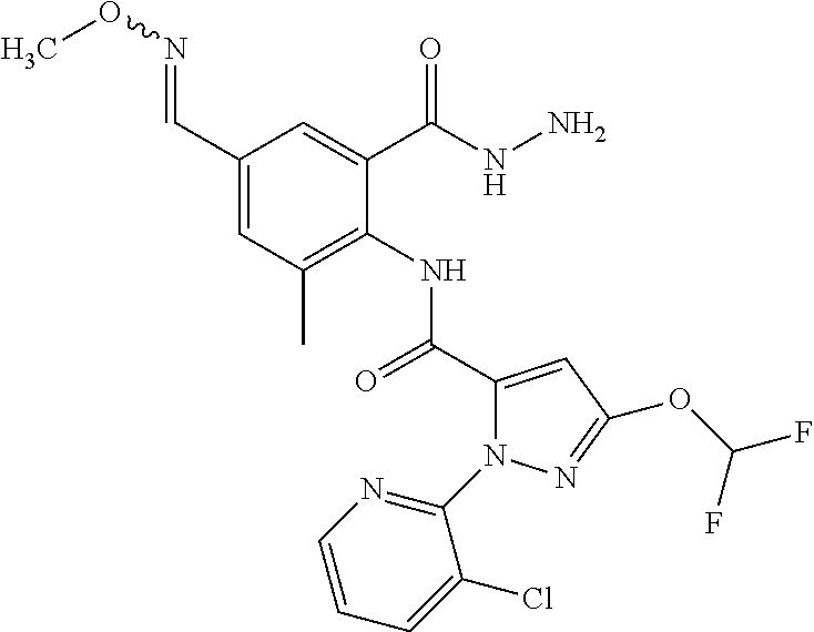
C1(C=NOC)=CC(C)=C(NC(=O)C2=CC(OC(F)F)=NN2C2=NC=CC=C2Cl)C(C(NN)=O)=C1
